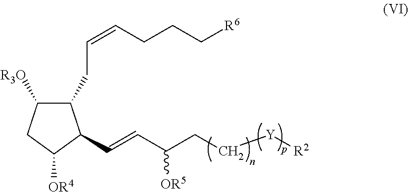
C1([R3O])C(CC=CCCC[R6])C(C=CC(CC[Y][R2])[OR5])C([OR4])C1
